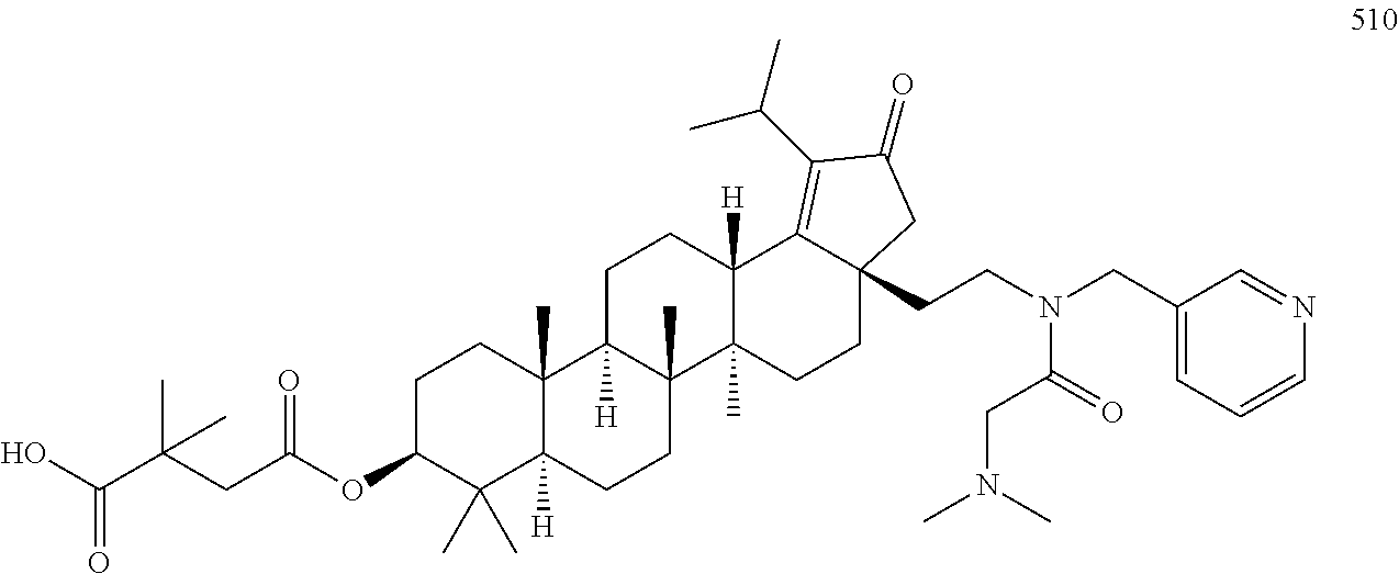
C1C(OC(=O)CC(C(=O)O)(C)C)C(C)(C)C2([H])C(C)(C1)C1([H])C(C)(CC2)C2(C)C([H])(CC1)C1=C(C(C)C)C(=O)CC1(CCN(C(=O)CN(C)C)CC1=CC=CN=C1)CC2
